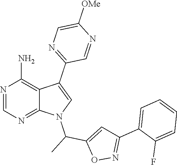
N1=CN=C2C(=C1N)C(C1=NC=C([OMe])N=C1)=CN2C(C1=CC(C2=CC=CC=C2F)=NO1)C
